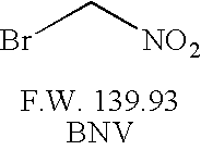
BrC[NO2]
